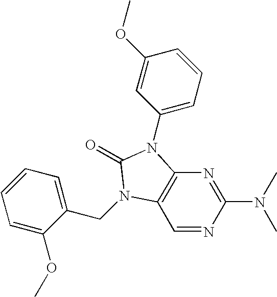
C1=NC(N(C)C)=NC2=C1N(CC1=CC=CC=C1OC)C(=O)N2C1=CC=CC(OC)=C1
